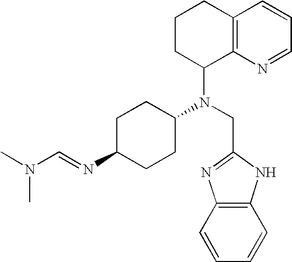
C1=CC=CC2=C1N=C(CN(C1C3=C(C=CC=N3)CCC1)C1CCC(N=CN(C)C)CC1)N2
